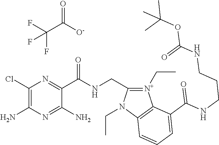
C1(Cl)=C(N)N=C(N)C(C(NCC2=[N+](CC)C3=C(N2CC)C=CC=C3C(=O)NCCCNC(OC(C)(C)C)=O)=O)=N1.O=C([O-])C(F)(F)F
